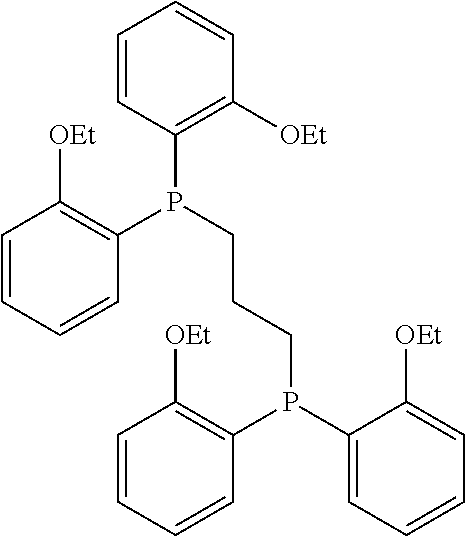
C1=CC(P(CCCP(C2=CC=CC=C2[OEt])C2=C([OEt])C=CC=C2)C2=C([OEt])C=CC=C2)=C([OEt])C=C1
